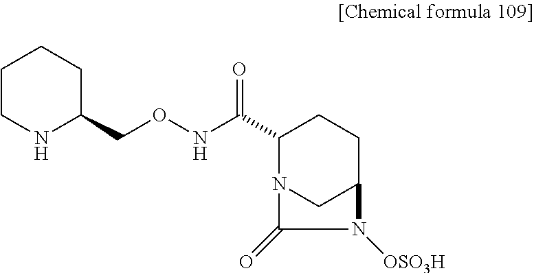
C1(C(NOCC2CCCCN2)=O)N2CC(CC1)N([OSO3H])C2=O
